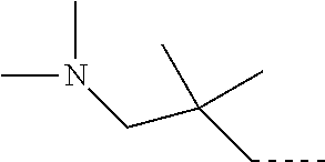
CN(C)CC(CC)(C)C
